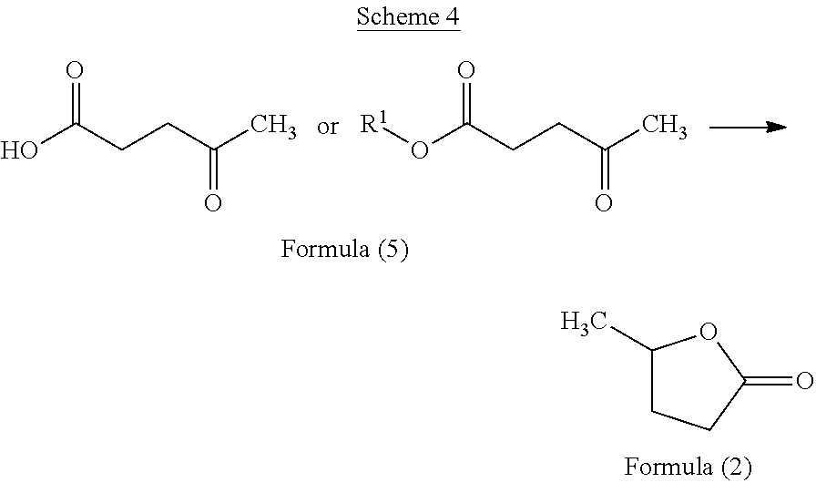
C1(C)CCC(=O)O1.O=C(CCC(C)=O)O.O=C(CCC(C)=O)O[R1]
